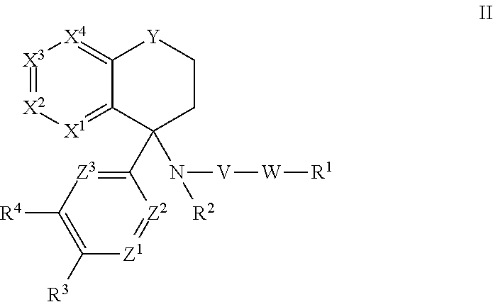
[X3]1=[X2][X1]=C2C(=[X4]1)[Y]CCC2(N([R2])[V][W][R1])C1=[Z3]C([R4])=C([R3])[Z1]=[Z2]1
